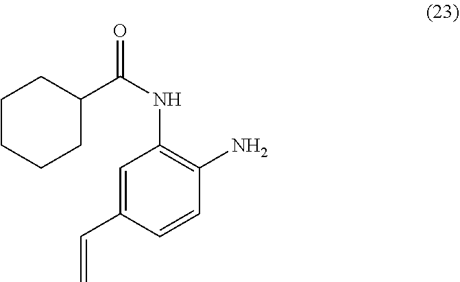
C1=C(C=C)C=CC(N)=C1NC(=O)C1CCCCC1
